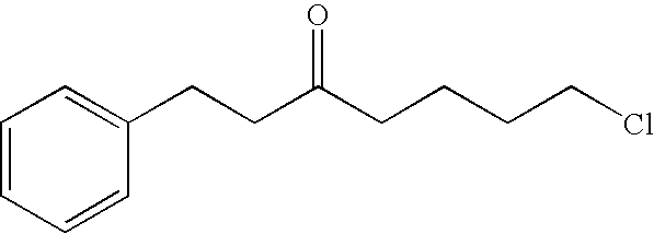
C1=CC=CC(CCC(CCCCCl)=O)=C1
